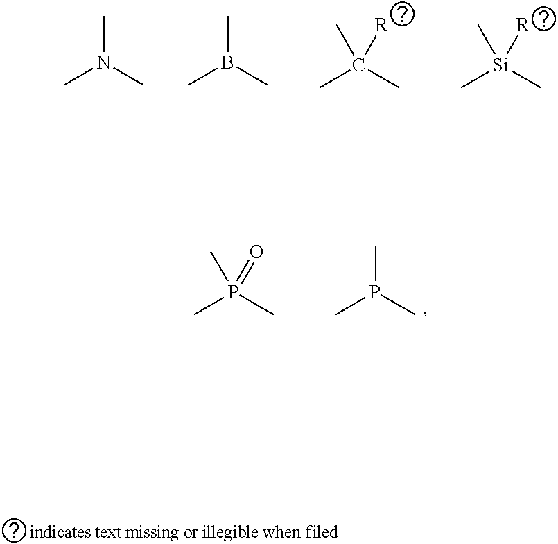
CN(C)C.CB(C)C.C(C)(C)(C)[R].[Si](C)(C)(C)[R].P(C)(C)(C)=O.P(C)(C)C
